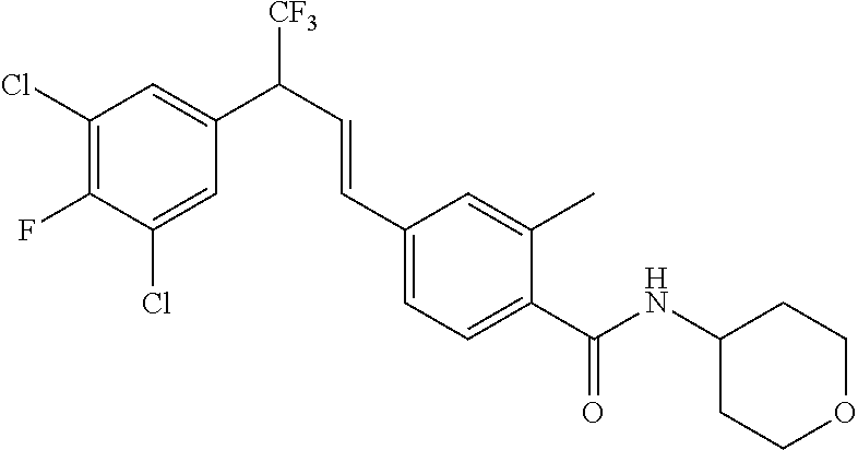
C1C(NC(C2=CC=C(C=CC([CF3])C3=CC(Cl)=C(F)C(Cl)=C3)C=C2C)=O)CCOC1
